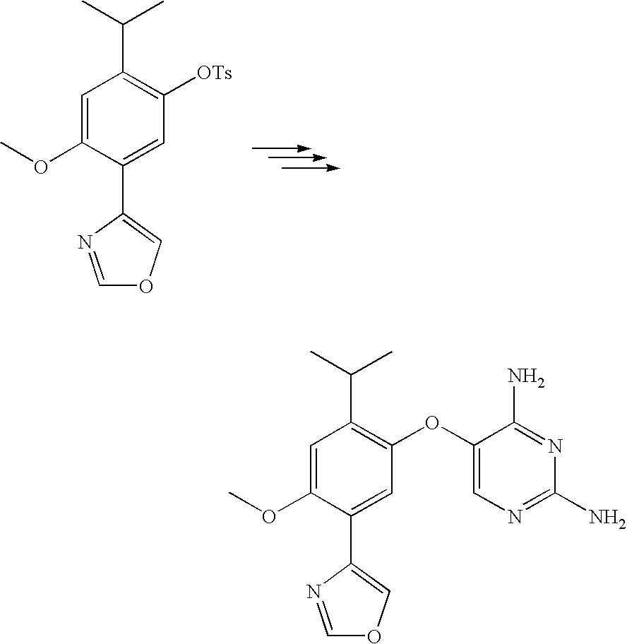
C1=C(OC)C(C2=COC=N2)=CC([OTs])=C1C(C)C.C1=C(OC)C(C2=COC=N2)=CC(OC2=CN=C(N)N=C2N)=C1C(C)C
